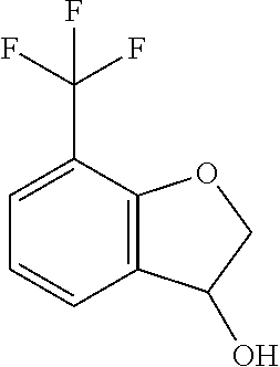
C1=CC2=C(C(C(F)(F)F)=C1)OCC2O
